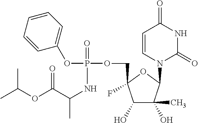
CC(OC(=O)C(NP(OCC1(F)C(O)C(O)(C)C(N2C(=O)NC(=O)C=C2)O1)(OC1=CC=CC=C1)=O)C)C
